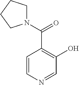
C1=CN=CC(O)=C1C(N1CCCC1)=O
